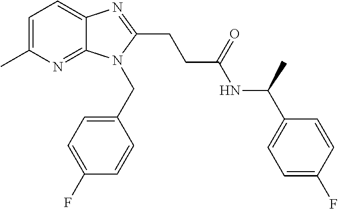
C1=C(C)N=C2C(=C1)N=C(CCC(NC(C1=CC=C(F)C=C1)C)=O)N2CC1=CC=C(F)C=C1
